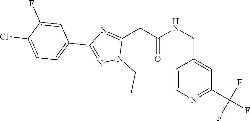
CCN1N=C(C2=CC=C(Cl)C(F)=C2)N=C1CC(=O)NCC1=CC(C(F)(F)F)=NC=C1
